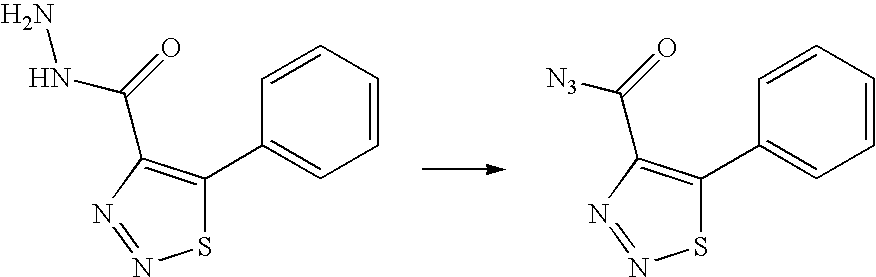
S1C(C2=CC=CC=C2)=C(C(=O)[N3])N=N1.S1C(C2=CC=CC=C2)=C(C(NN)=O)N=N1
